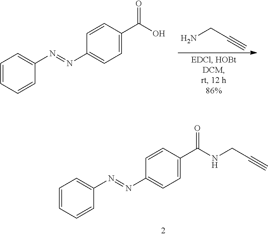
C1=CC=CC(N=NC2=CC=C(C(NCC#C)=O)C=C2)=C1.C(N)C#C.C1=CC=CC(N=NC2=CC=C(C(O)=O)C=C2)=C1
